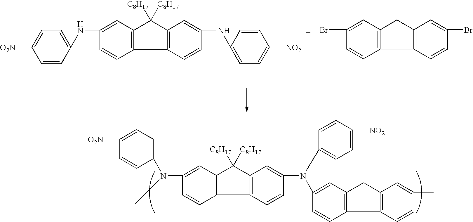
C1=C(NC2=CC3=C(C=C2)C2=C(C3([C8H17])[C8H17])C=C(NC3=CC=C([NO2])C=C3)C=C2)C=CC([O2N])=C1.C1=CC2=C(C=C1Br)CC1=C2C=CC(Br)=C1.C1(N(C)C2=CC=C([O2N])C=C2)=CC2=C(C=C1)C1=C(C2([C8H17])[C8H17])C=C(N(C2=CC=C([NO2])C=C2)C2=CC3=C(C=C2)C2=C(C3)C=C(C)C=C2)C=C1
